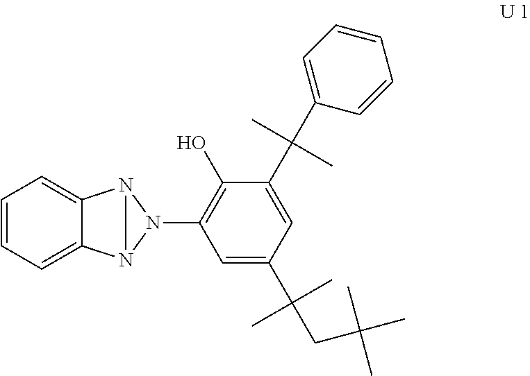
C1=CC=C2C(=C1)N1N2N1C1=C(O)C(C(C2=CC=CC=C2)(C)C)=CC(C(CC(C)(C)C)(C)C)=C1
